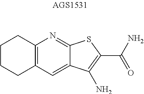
C12=C(C=C3C(=N1)SC(C(N)=O)=C3N)CCCC2
